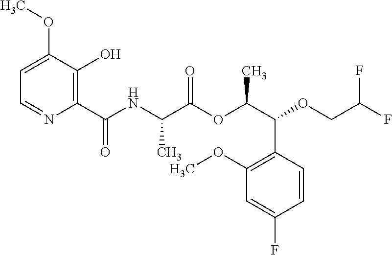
N(C(C(OC(C(C1=C(OC)C=C(F)C=C1)OCC(F)F)C)=O)C)C(=O)C1=C(O)C(OC)=CC=N1
